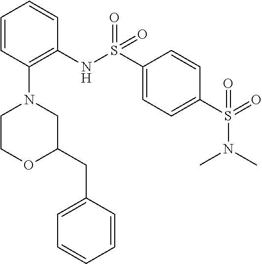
O=S(=O)(C1=CC=C(S(=O)(=O)NC2=C(N3CC(CC4=CC=CC=C4)OCC3)C=CC=C2)C=C1)N(C)C
